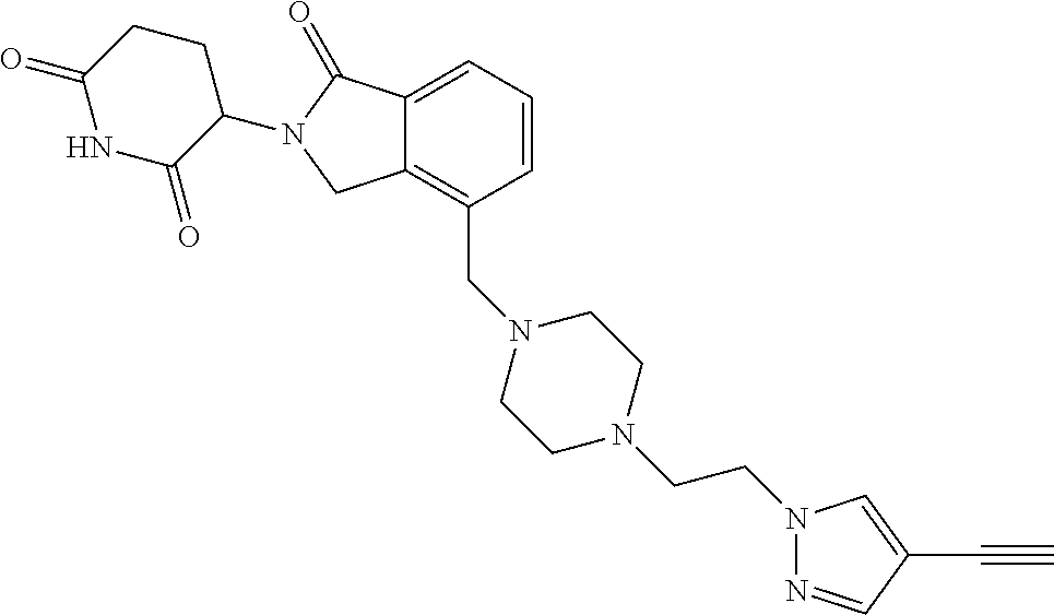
N1=CC(C#C)=CN1CCN1CCN(CC2=C3C(=CC=C2)C(=O)N(C2CCC(=O)NC2=O)C3)CC1
